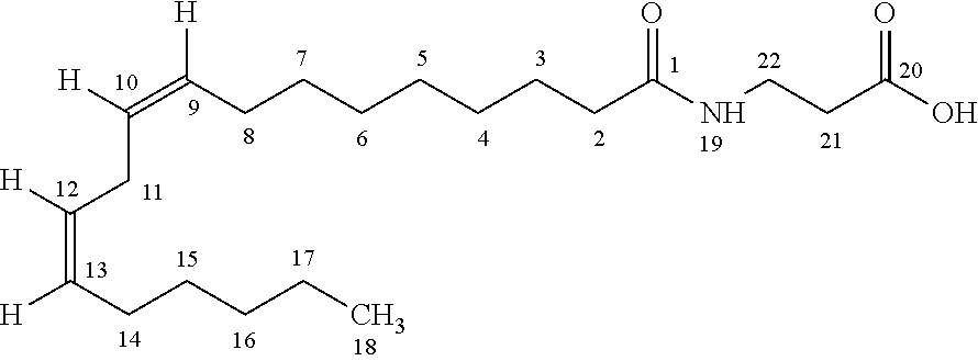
[H]C(CCCCC)=C(CC([H])=C([H])CCCCCCCC(=O)NCCC(O)=O)[H]
